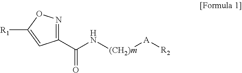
C1(C(N[(CH2)m][A][R2])=O)=NOC([R1])=C1
